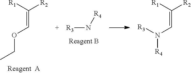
C(=C([R1])[R2])OCC.[R3]N[R4].C(=C([R1])[R2])N([R4])[R3]
